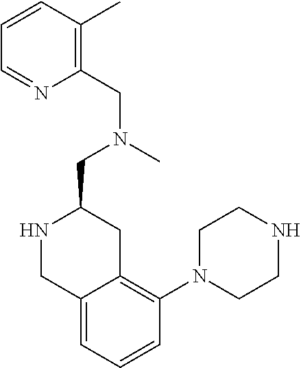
C12=CC=CC(N3CCNCC3)=C1CC(CN(C)CC1=C(C)C=CC=N1)NC2
